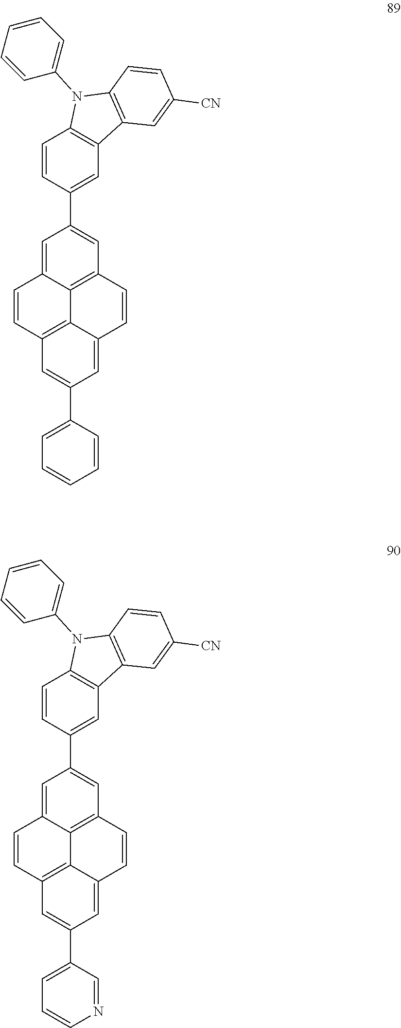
C12=C3C=C(C4=CC=CC=C4)C=C1C=CC1=C2C(=CC(C2=CC4=C(C=C2)N(C2=CC=CC=C2)C2=C4C=C([CN])C=C2)=C1)C=C3.C12=C3C=C(C4=CC=CN=C4)C=C1C=CC1=C2C(=CC(C2=CC4=C(C=C2)N(C2=CC=CC=C2)C2=C4C=C([CN])C=C2)=C1)C=C3
